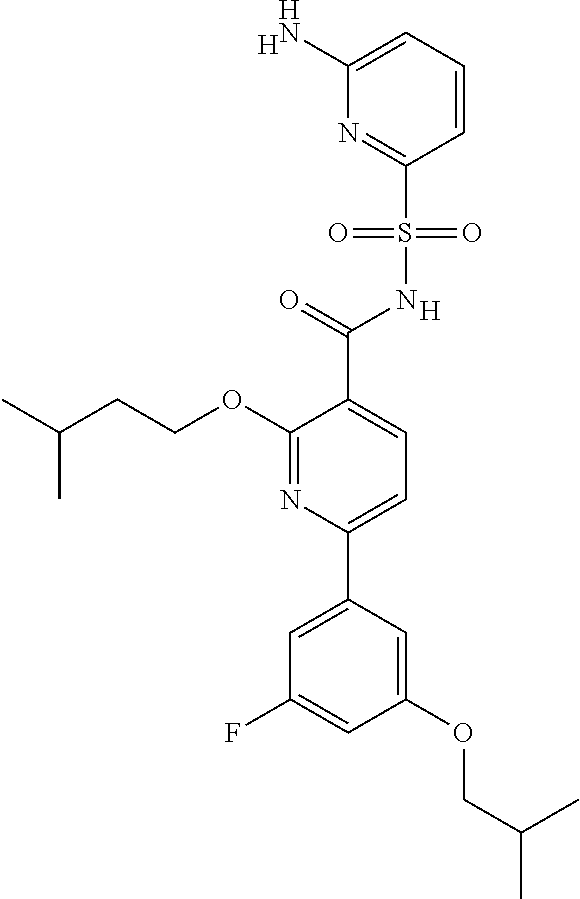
[H].C1(C(=O)NS(C2=NC(N)=CC=C2)(=O)=O)=CC=C(C2=CC(F)=CC(OCC(C)C)=C2)N=C1OCCC(C)C.[H]
